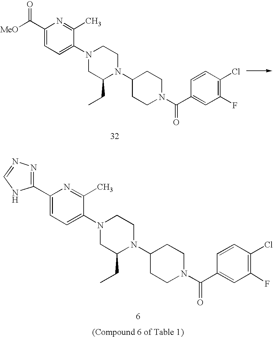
C1(C([MeO])=O)=CC=C(N2CC(CC)N(C3CCN(C(C4=CC(F)=C(Cl)C=C4)=O)CC3)CC2)C(C)=N1.C1(C2=NN=CN2)=CC=C(N2CC(CC)N(C3CCN(C(C4=CC(F)=C(Cl)C=C4)=O)CC3)CC2)C(C)=N1
